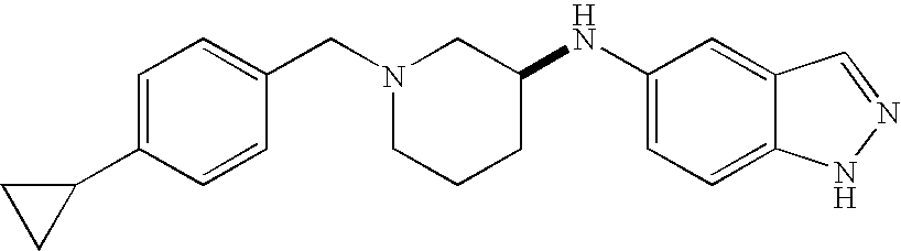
C1=C(C2CC2)C=CC(CN2CCCC(NC3=CC=C4C(=C3)C=NN4)C2)=C1
